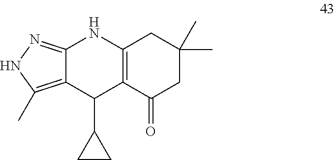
C12=NNC(C)=C1C(C1CC1)C1=C(N2)CC(C)(C)CC1=O
